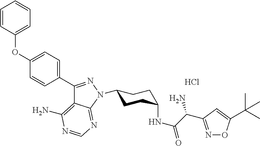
C1(N2C3=NC=NC(N)=C3C(C3=CC=C(OC4=CC=CC=C4)C=C3)=N2)CCC(NC(=O)C(N)C2=NOC(C(C)(C)C)=C2)CC1.Cl
